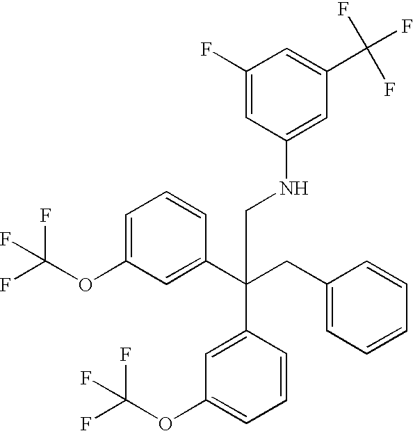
C1=C(OC(F)(F)F)C=C(C(CC2=CC=CC=C2)(C2=CC(OC(F)(F)F)=CC=C2)CNC2=CC(C(F)(F)F)=CC(F)=C2)C=C1
